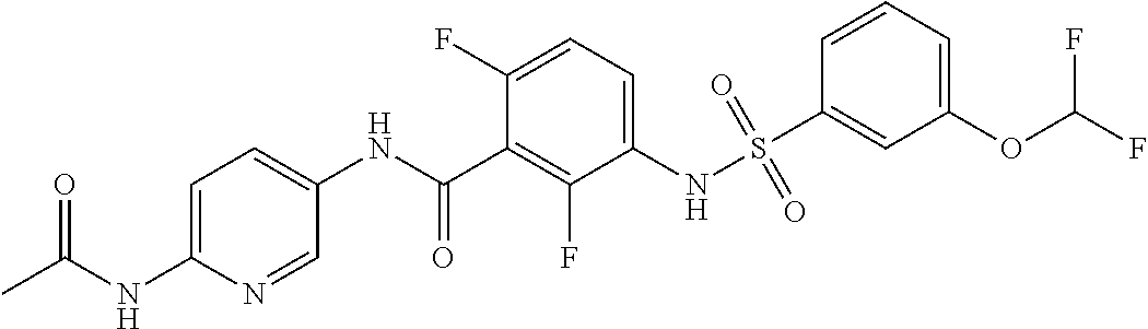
S(NC1=CC=C(F)C(C(NC2=CC=C(NC(C)=O)N=C2)=O)=C1F)(=O)(=O)C1=CC(OC(F)F)=CC=C1
